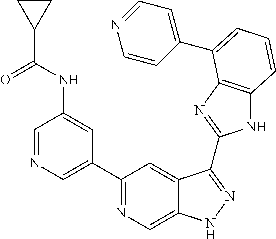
C1=NC=C(C2=NC=C3C(=C2)C(C2=NC4=C(N2)C=CC=C4C2=CC=NC=C2)=NN3)C=C1NC(C1CC1)=O
